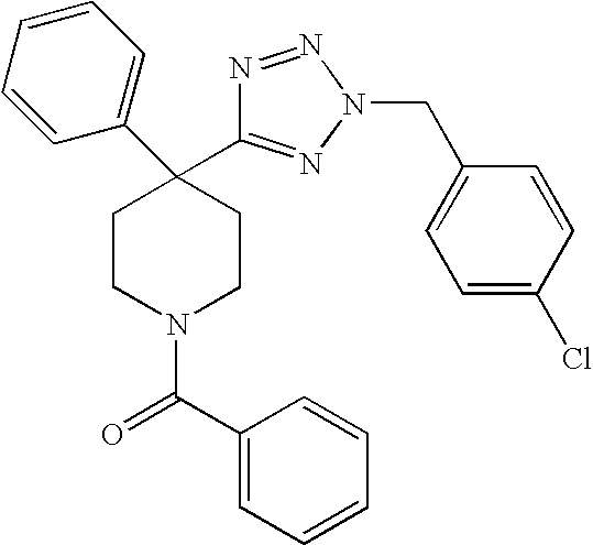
C1CN(C(C2=CC=CC=C2)=O)CCC1(C1=CC=CC=C1)C1=NN(CC2=CC=C(Cl)C=C2)N=N1
